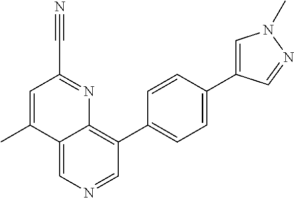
C12=CN=CC(C3=CC=C(C4=CN(C)N=C4)C=C3)=C1N=C(C#N)C=C2C
